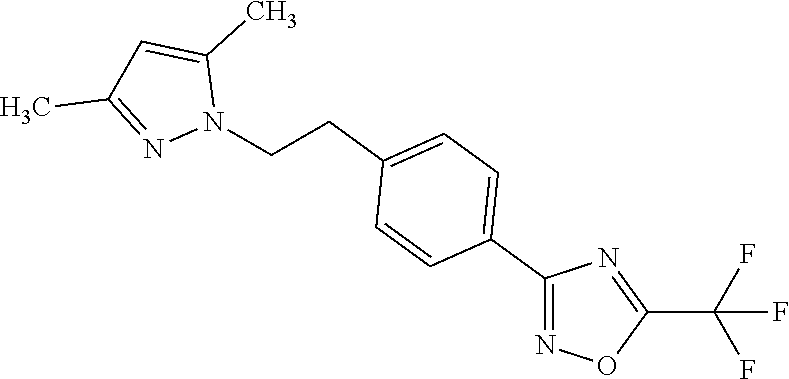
C1(C2=CC=C(CCN3C(C)=CC(C)=N3)C=C2)=NOC(C(F)(F)F)=N1
